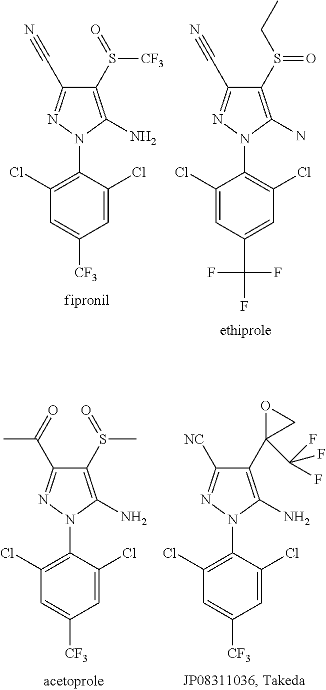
C1(Cl)=C(N2N=C(C#N)C(S([CF3])=O)=C2N)C(Cl)=CC([CF3])=C1.C1(Cl)=CC(C(F)(F)F)=CC(Cl)=C1N1N=C(C#N)C(S(=O)CC)=C1N.C1(Cl)=C(N2N=C(C(C)=O)C(S(C)=O)=C2N)C(Cl)=CC([CF3])=C1.C1(Cl)=C(N2N=C([NC])C(C3(C(F)(F)F)OC3)=C2N)C(Cl)=CC([CF3])=C1
